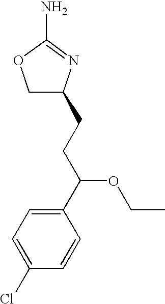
C1C(CCC(C2=CC=C(Cl)C=C2)OCC)N=C(N)O1
